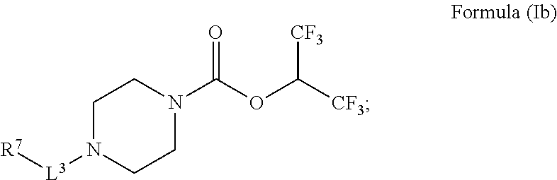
N1([L3][R7])CCN(C(=O)OC([CF3])[CF3])CC1
